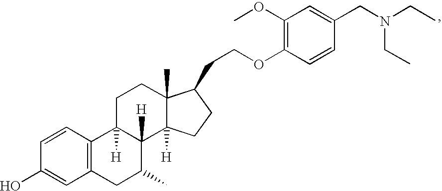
C1=CC(O)=CC2=C1C1([H])C([H])(C(C)C2)C2([H])C(C)(CC1)C(CCOC1=C(OC)C=C(CN(CC)CC)C=C1)CC2
